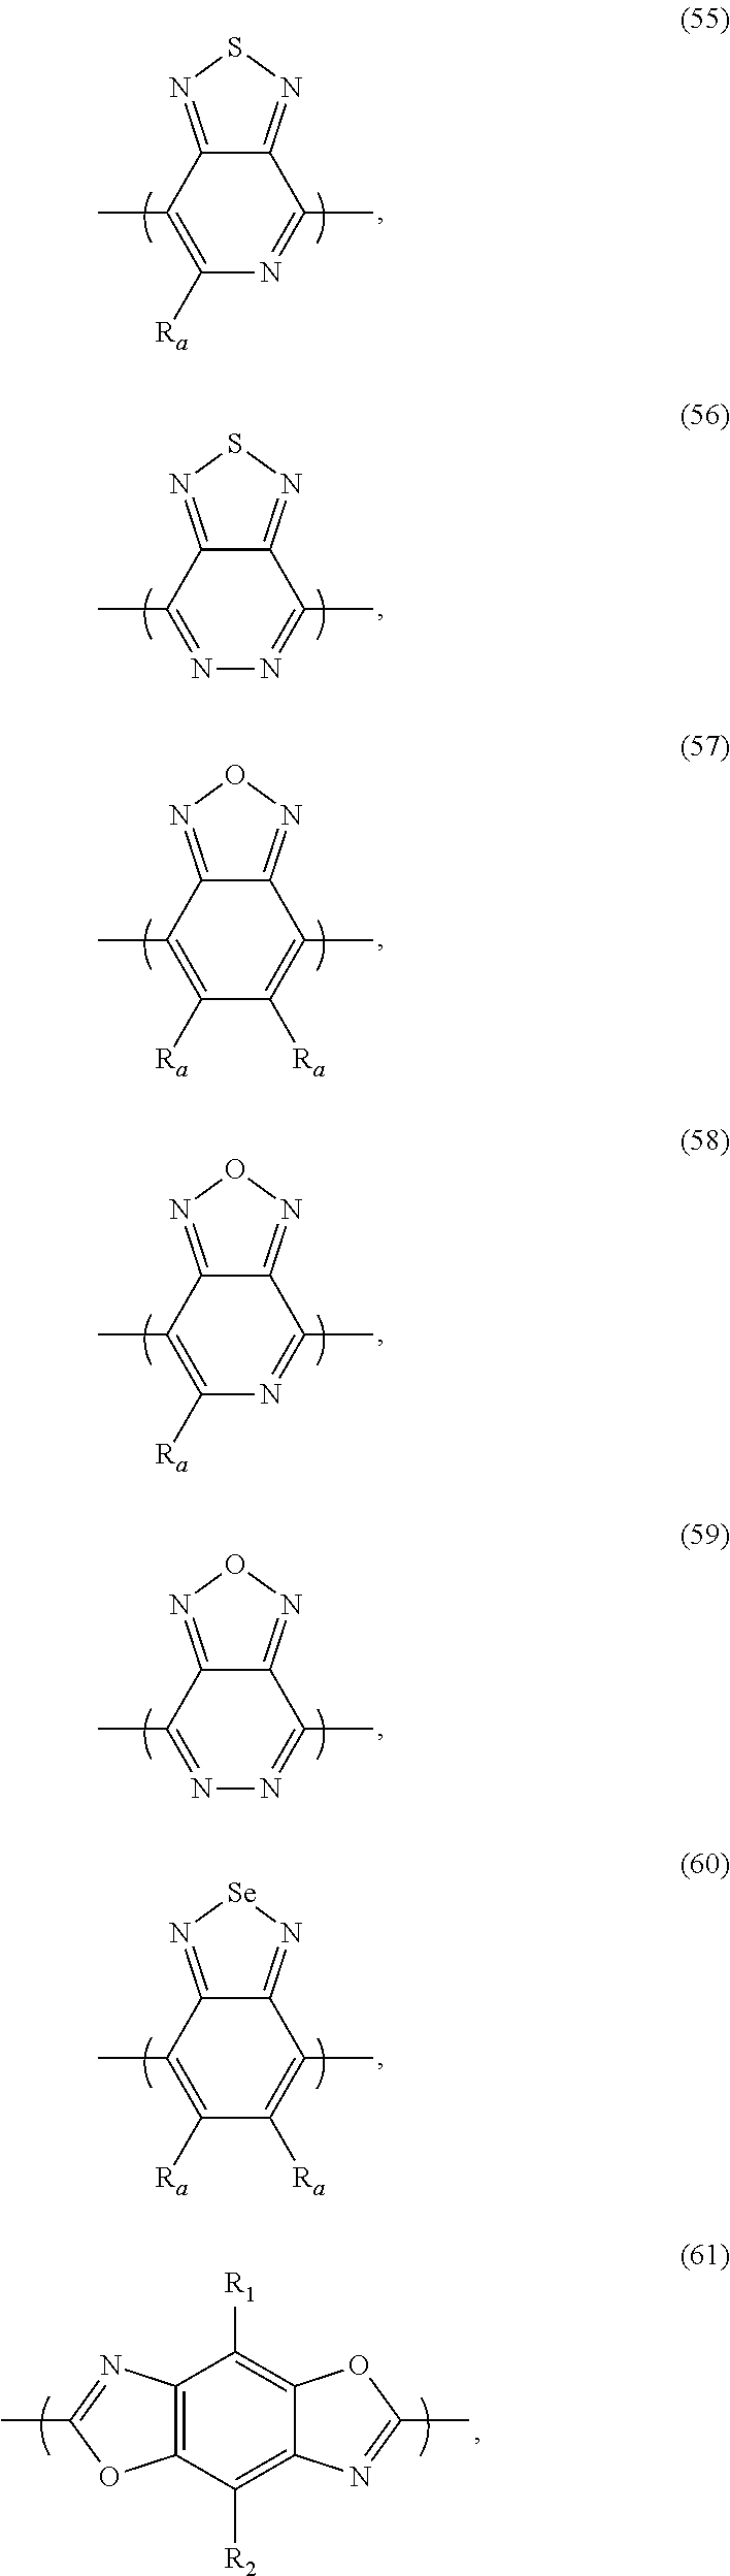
C12=NSN=C1C(C)=NC([Ra])=C2C.C12=NSN=C1C(C)=NN=C2C.C12=NON=C1C(C)=C([Ra])C([Ra])=C2C.C12=NON=C1C(C)=NC([Ra])=C2C.C12=NON=C1C(C)=NN=C2C.C12=N[Se]N=C1C(C)=C([Ra])C([Ra])=C2C.C12=C(C([R2])=C3C(=C1[R1])OC(C)=N3)OC(C)=N2
